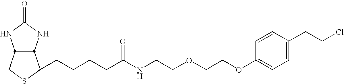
C1SC(CCCCC(NCCOCCOC2=CC=C(CCCl)C=C2)=O)C2NC(=O)NC12
